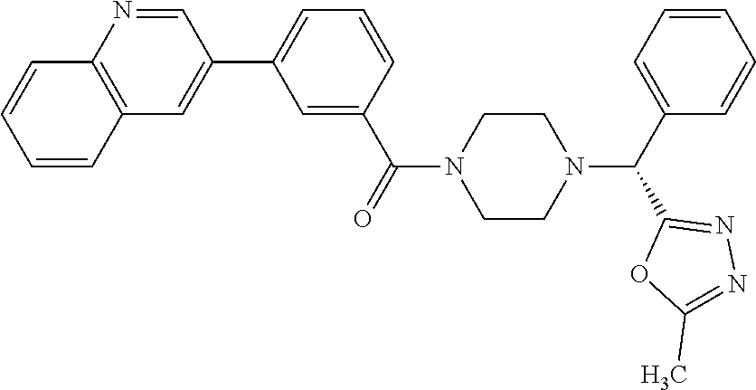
C1(C2=CC=CC(C(=O)N3CCN(C(C4=CC=CC=C4)C4=NN=C(C)O4)CC3)=C2)=CC2=C(N=C1)C=CC=C2
